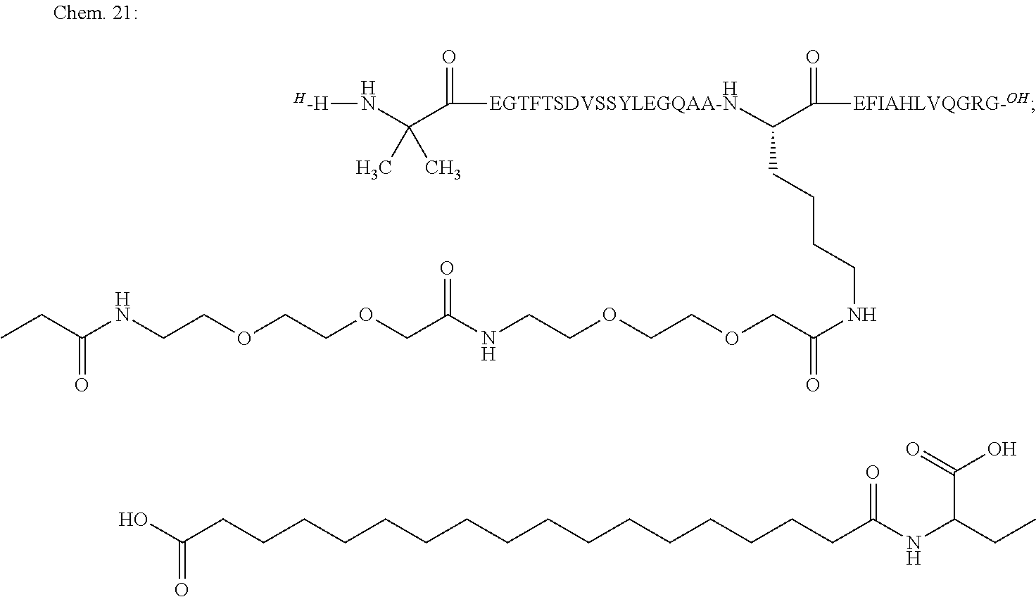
[H-H]NC(C([EGTFTSDVSSYLEGQAA-N]C(C([EFIAHLVQGRG-OH])=O)CCCCNC(=O)COCCOCCNC(COCCOCCNC(=O)CC)=O)=O)(C)C.[H].CCC(NC(CCCCCCCCCCCCCCCCC(O)=O)=O)C(=O)O
